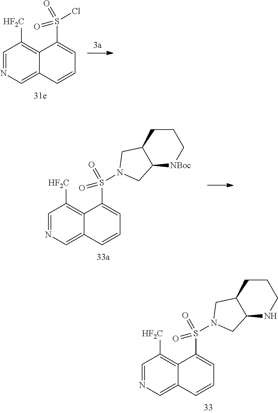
C1=NC=C2C(=C1[HF2C])C(S(Cl)(=O)=O)=CC=C2.C1=NC=C2C(=C1[HF2C])C(S(=O)(=O)N1CC3C([NBoc]CCC3)C1)=CC=C2.C1=NC=C2C(=C1[HF2C])C(S(=O)(=O)N1CC3C(NCCC3)C1)=CC=C2
